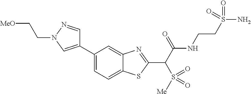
C1=C(C2=CN(CC[MeO])N=C2)C=C2C(=C1)SC(C(C(NCCS(N)(=O)=O)=O)S(=O)([Me])=O)=N2
